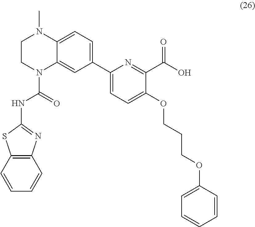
C12=C(C=CC=C1)SC(NC(=O)N1C3=CC(C4=CC=C(OCCCOC5=CC=CC=C5)C(C(O)=O)=N4)=CC=C3N(C)CC1)=N2
